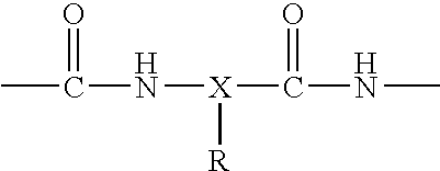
CC(N[X](C(NC)=O)[R])=O
